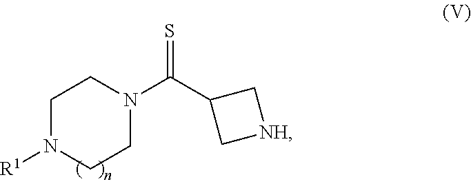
C1N([R1])CCN(C(C2C[NH]C2)=S)C1
